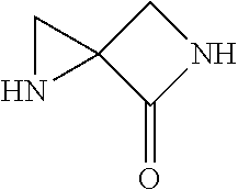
C1(=O)NCC12CN2
